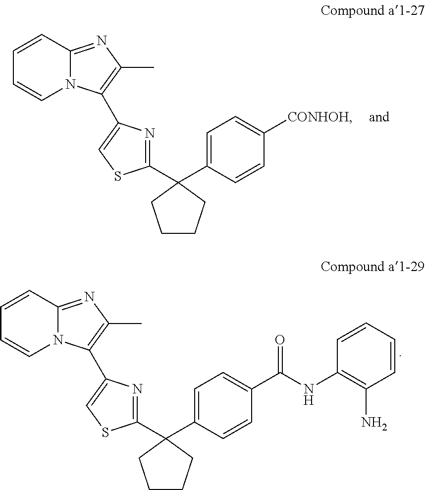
C1CCC(C2=CC=C([CONHOH])C=C2)(C2=NC(C3=C(C)N=C4N3C=CC=C4)=CS2)C1.C1CCC(C2=CC=C(C(NC3=C(N)C=CC=C3)=O)C=C2)(C2=NC(C3=C(C)N=C4N3C=CC=C4)=CS2)C1
